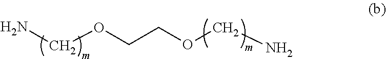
NCOCCOCN
